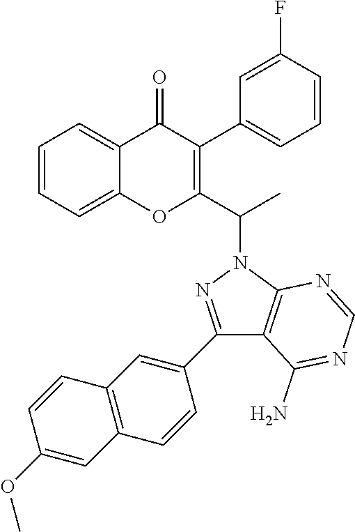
C1=CC=C2C(=C1)OC(C(N1N=C(C3=CC4=C(C=C3)C=C(OC)C=C4)C3=C1N=CN=C3N)C)=C(C1=CC=CC(F)=C1)C2=O
